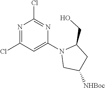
N1=C(Cl)C=C(N2CC([NHBoc])CC2CO)N=C1Cl
